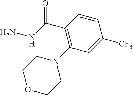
C(C1=C(N2CCOCC2)C=C([CF3])C=C1)(NN)=O
